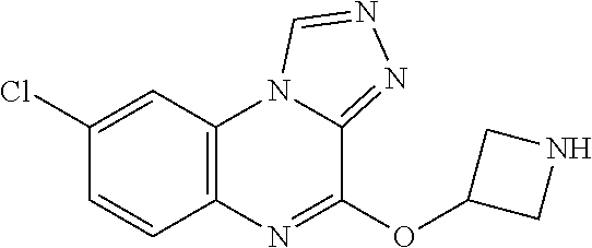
C12=C(C=C(Cl)C=C1)N1C(=NN=C1)C(OC1CNC1)=N2
